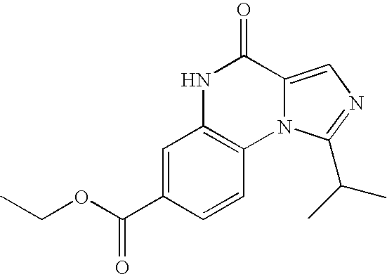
C1=C(C(OCC)=O)C=CC2=C1NC(=O)C1=CN=C(C(C)C)N21
